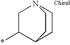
C1C(*)C2CCN1CC2
